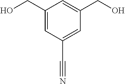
C1=C(C#N)C=C(CO)C=C1CO
